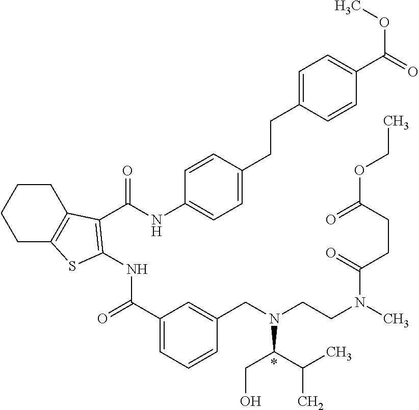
C1(C(=O)NC2=C(C(=O)NC3=CC=C(CCC4=CC=C(C(OC)=O)C=C4)C=C3)C3=C(CCCC3)S2)=CC=CC(CN(CCN(C)C(CCC(=O)OCC)=O)C(CO)C(C)C)=C1.*
